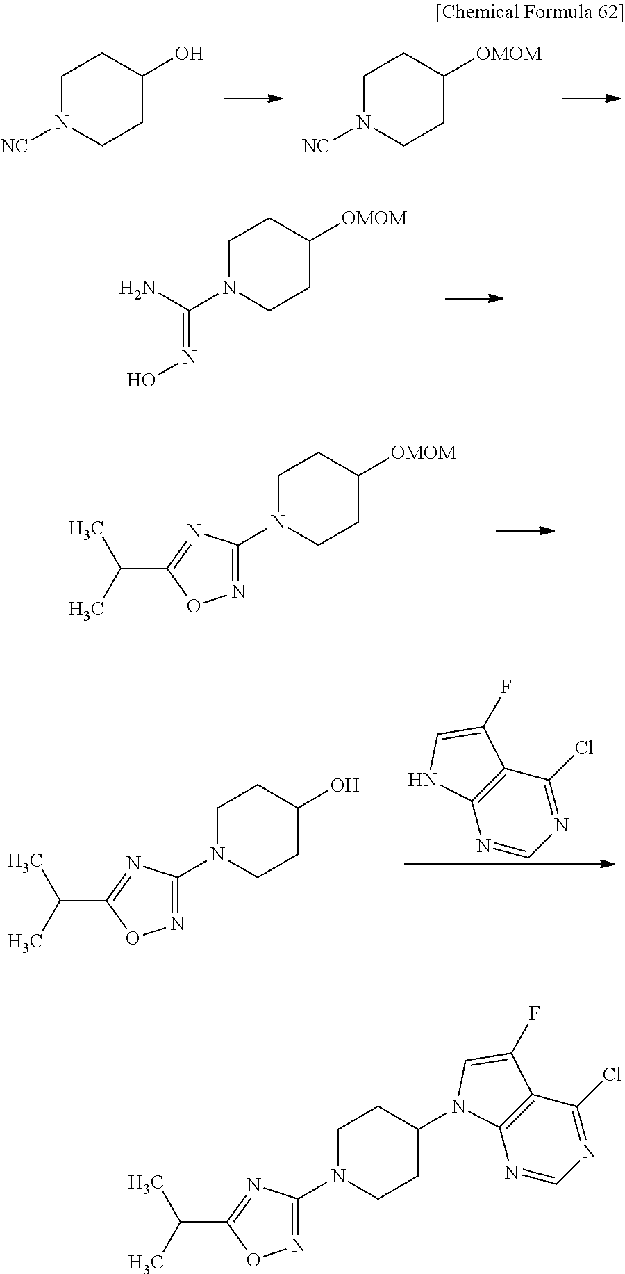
C1N([NC])CCC(O)C1.C1N([NC])CCC([OMOM])C1.C1N(C(N)=NO)CCC([OMOM])C1.C1N(C2=NOC(C(C)C)=N2)CCC([OMOM])C1.N1=CN=C(Cl)C2=C1NC=C2F.C1N(C2=NOC(C(C)C)=N2)CCC(O)C1.N1=CN=C(Cl)C2=C1N(C1CCN(C3=NOC(C(C)C)=N3)CC1)C=C2F
